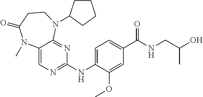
C1(NC2=NC=C3C(=N2)N(C2CCCC2)CCC(=O)N3C)=CC=C(C(NCC(C)O)=O)C=C1OC
